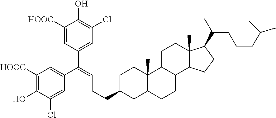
C1(O)=C([HOOC])C=C(C(C2=CC(Cl)=C(O)C([HOOC])=C2)=CCCC2CCC3(C)C4CCC5(C)C(C(C)CCCC(C)C)CCC5C4CCC3C2)C=C1Cl
